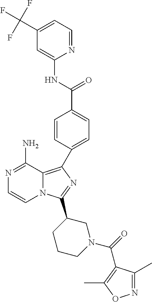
N1=CC=C(C(F)(F)F)C=C1NC(C1=CC=C(C2=C3N(C=CN=C3N)C(C3CCCN(C(=O)C4=C(C)ON=C4C)C3)=N2)C=C1)=O
